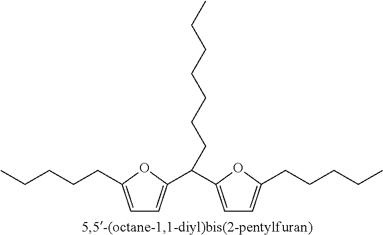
C1=C(CCCCC)OC(C(C2=CC=C(CCCCC)O2)CCCCCCC)=C1
